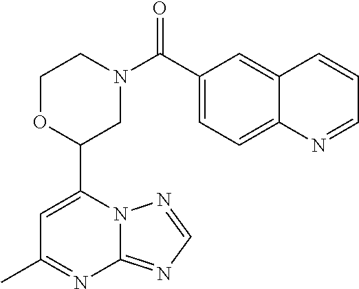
N12C(=NC=N1)N=C(C)C=C2C1CN(C(=O)C2=CC=C3C(=C2)C=CC=N3)CCO1
